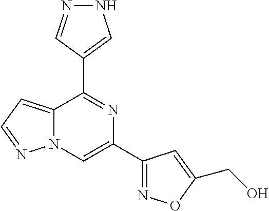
C12=CC=NN1C=C(C1=NOC(CO)=C1)N=C2C1=CNN=C1
